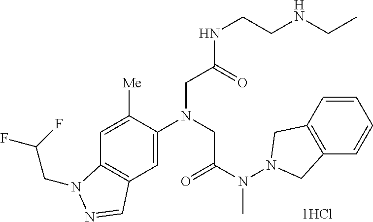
C1=C([Me])C(N(CC(N(N2CC3=C(C2)C=CC=C3)C)=O)CC(NCCNCC)=O)=CC2=C1N(CC(F)F)N=C2
